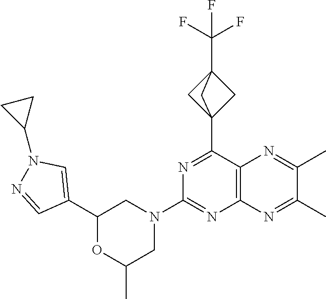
C12(C3=NC(N4CC(C)OC(C5=CN(C6CC6)N=C5)C4)=NC4=C3N=C(C)C(C)=N4)CC(C(F)(F)F)(C1)C2
